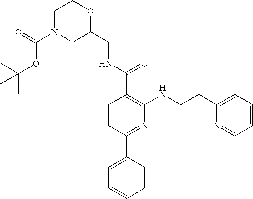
O1C(CNC(C2=C(NCCC3=CC=CC=N3)N=C(C3=CC=CC=C3)C=C2)=O)CN(C(OC(C)(C)C)=O)CC1
